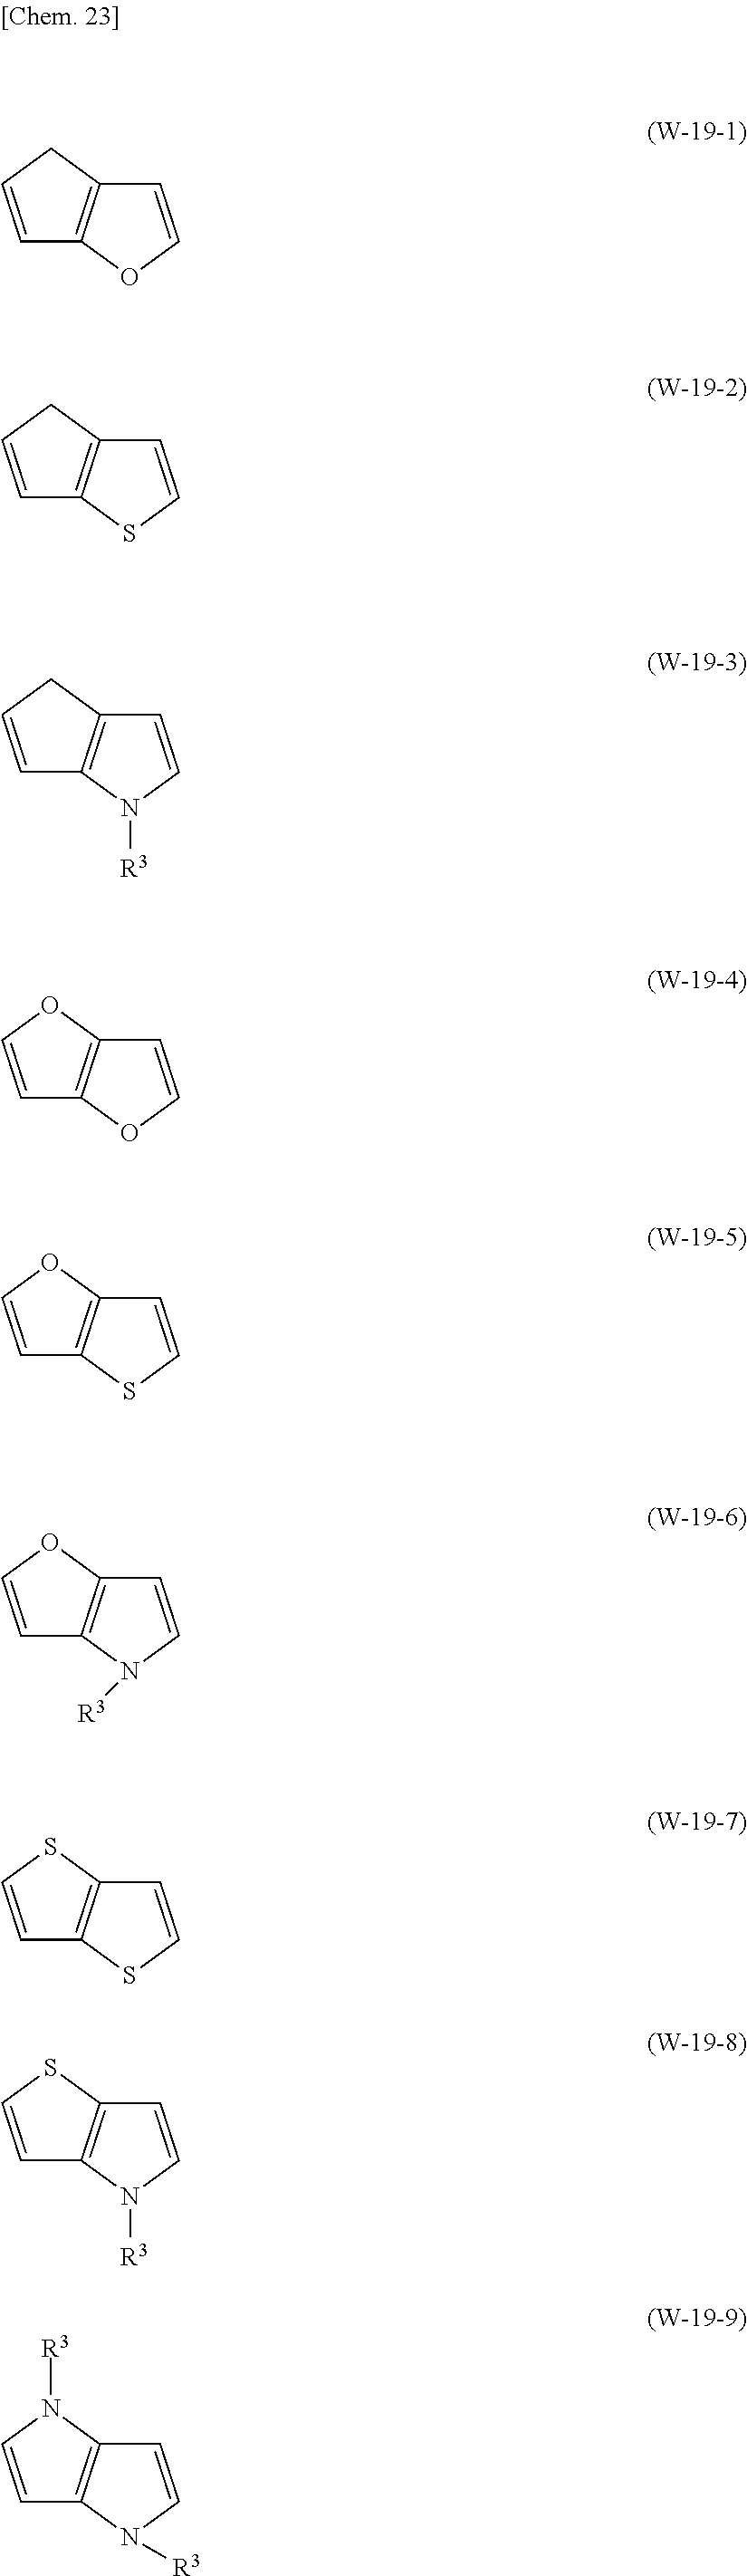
C1=CCC2=C1OC=C2.C1=CCC2=C1SC=C2.C1=CCC2=C1N([R3])C=C2.C1=COC2=C1OC=C2.C1=COC2=C1SC=C2.C1=COC2=C1N([R3])C=C2.C1=CSC2=C1SC=C2.C1=CSC2=C1N([R3])C=C2.C1=CN([R3])C2=C1N([R3])C=C2
